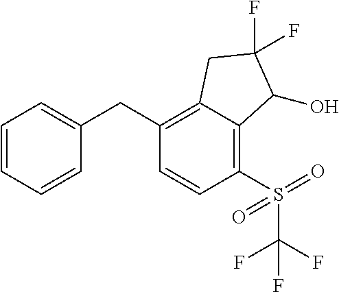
C1(CC2=C3C(=C(S(C(F)(F)F)(=O)=O)C=C2)C(O)C(F)(F)C3)=CC=CC=C1
